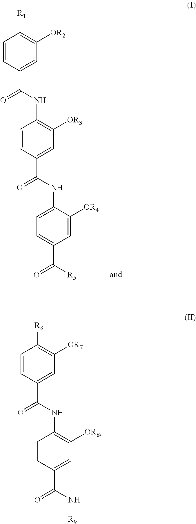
C1=CC(C(NC2=C([OR3])C=C(C(NC3=CC=C(C([R5])=O)C=C3[OR4])=O)C=C2)=O)=CC([OR2])=C1[R1].[R9]NC(C1=CC([OR8])=C(NC(C2=CC([OR7])=C([R6])C=C2)=O)C=C1)=O
